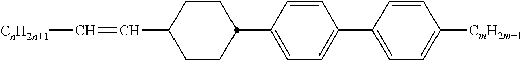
C1=CC(C2CCC(C=C[CnH2n+1])CC2)=CC=C1C1=CC=C([CmH2m+1])C=C1
